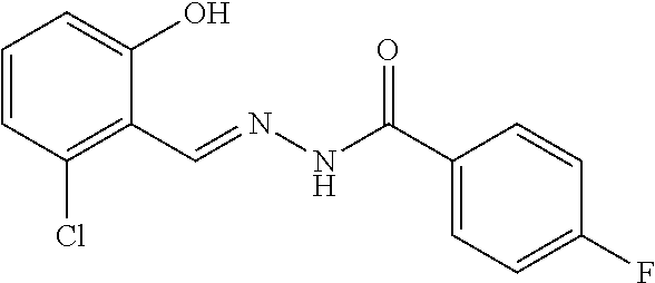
C1=CC(Cl)=C(C=NNC(=O)C2=CC=C(F)C=C2)C(O)=C1
